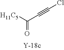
C(=O)([H11C5])C#CCl
